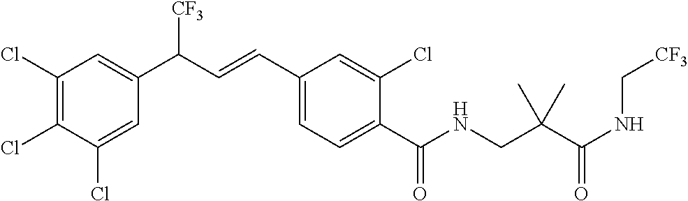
C1(Cl)=C(Cl)C(Cl)=CC(C(C=CC2=CC=C(C(NCC(C(NC[CF3])=O)(C)C)=O)C(Cl)=C2)[CF3])=C1
